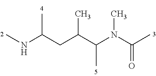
CNC(CC(C(N(C(C)=O)C)C)C)C
